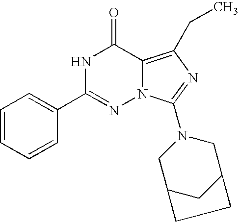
C1=CC=CC(C2=NN3C(=C(CC)N=C3N3CC4CC(C3)CC4)C(=O)N2)=C1
